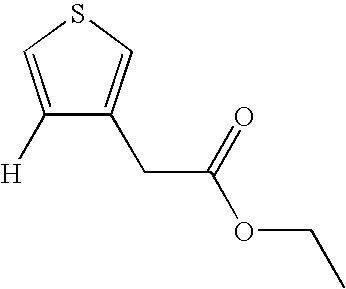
C1([H])=CSC=C1CC(OCC)=O
